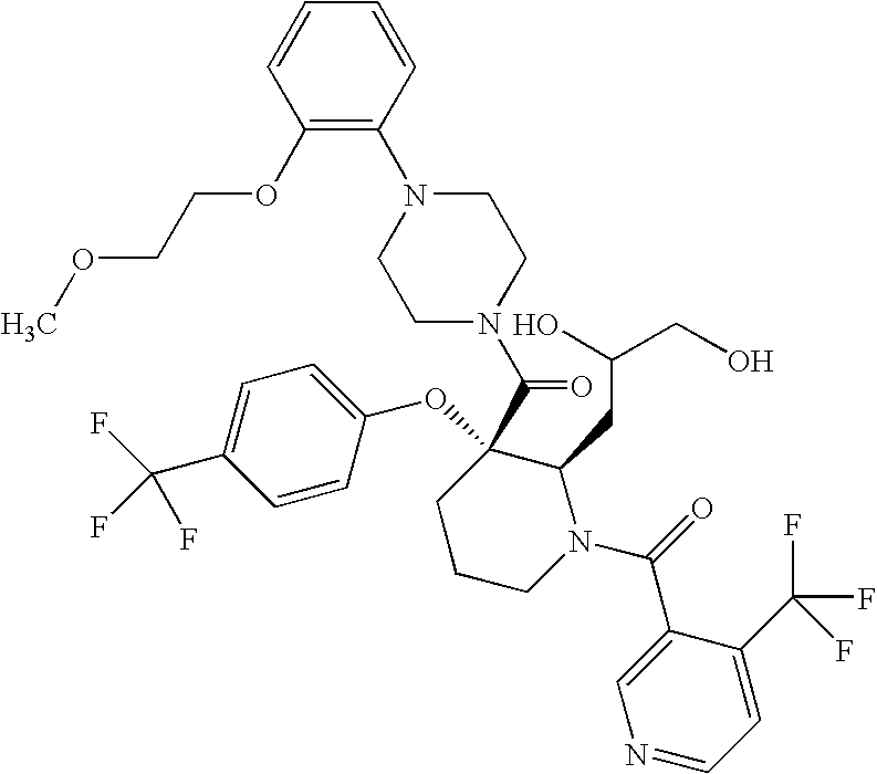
C1=CC(OC2(C(=O)N3CCN(C4=C(OCCOC)C=CC=C4)CC3)CCCN(C(C3=CN=CC=C3C(F)(F)F)=O)C2CC(O)CO)=CC=C1C(F)(F)F
